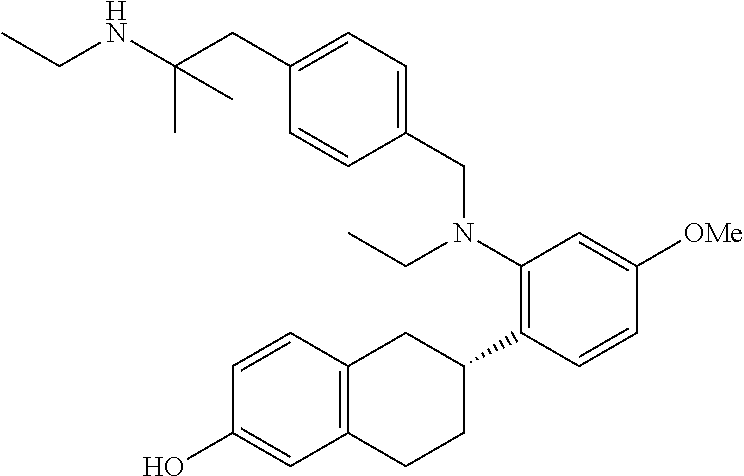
CCNC(CC1=CC=C(CN(C2=C(C3CC4=C(CC3)C=C(O)C=C4)C=CC([OMe])=C2)CC)C=C1)(C)C
